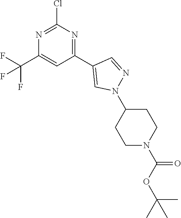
N1=C(Cl)N=C(C2=CN(C3CCN(C(=O)OC(C)(C)C)CC3)N=C2)C=C1C(F)(F)F
